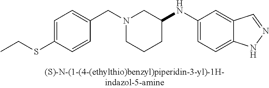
N1(CC2=CC=C(SCC)C=C2)CCCC(NC2=CC=C3C(=C2)C=NN3)C1
